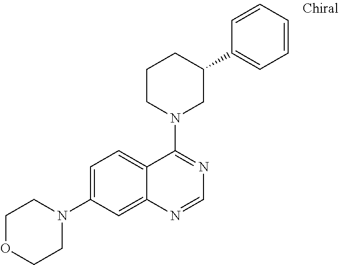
C1OCCN(C2=CC=C3C(=C2)N=CN=C3N2CC(C3=CC=CC=C3)CCC2)C1
